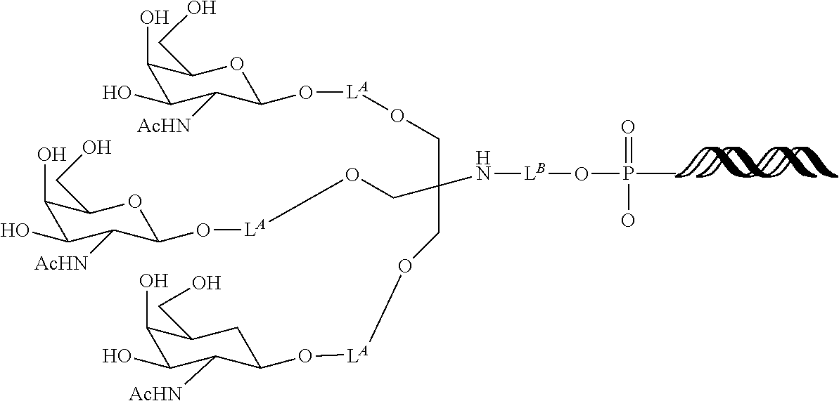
P(C)(=O)(O)O[LB]NC(CO[LA]OC1OC(CO)C(O)C(O)C1[AcHN])(CO[LA]OC1CC(CO)C(O)C(O)C1[AcHN])CO[LA]OC1OC(CO)C(O)C(O)C1[AcHN]
